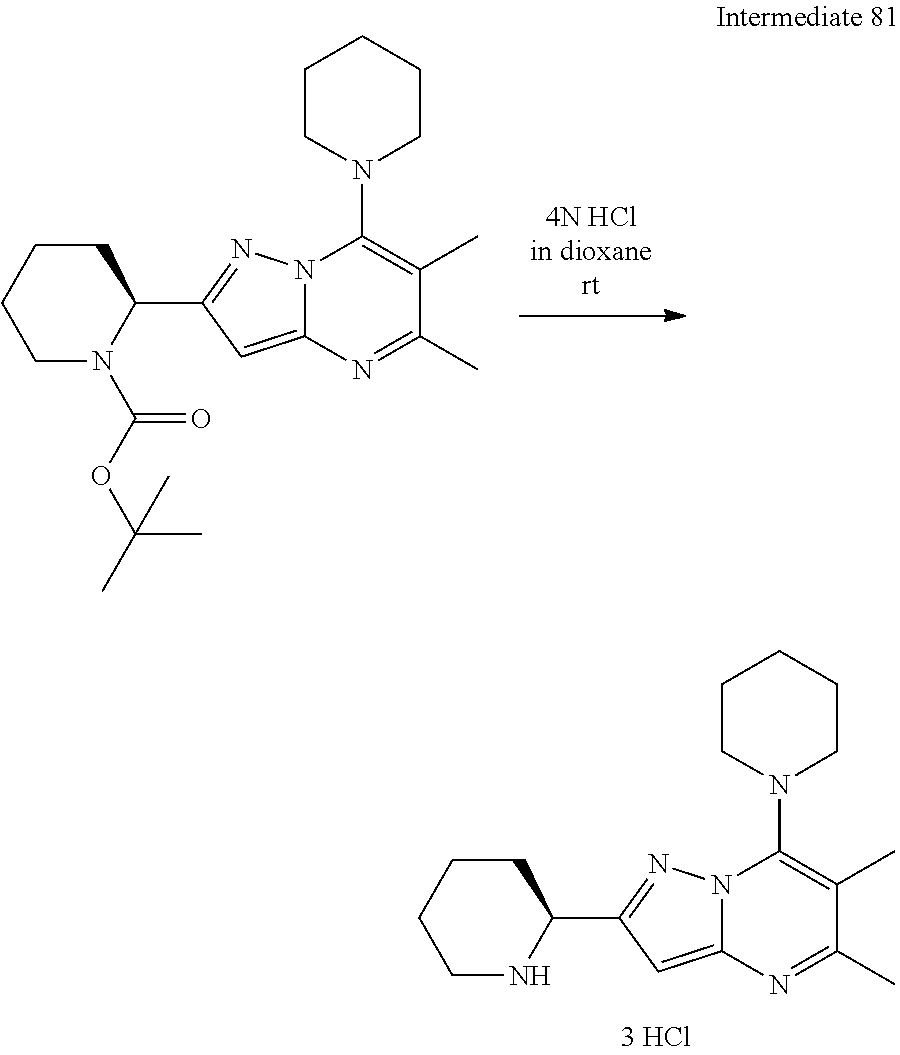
O(C(C)(C)C)C(N1C(C2=NN3C(=C2)N=C(C)C(C)=C3N2CCCCC2)CCCC1)=O.N1C(C2=NN3C(=C2)N=C(C)C(C)=C3N2CCCCC2)CCCC1
